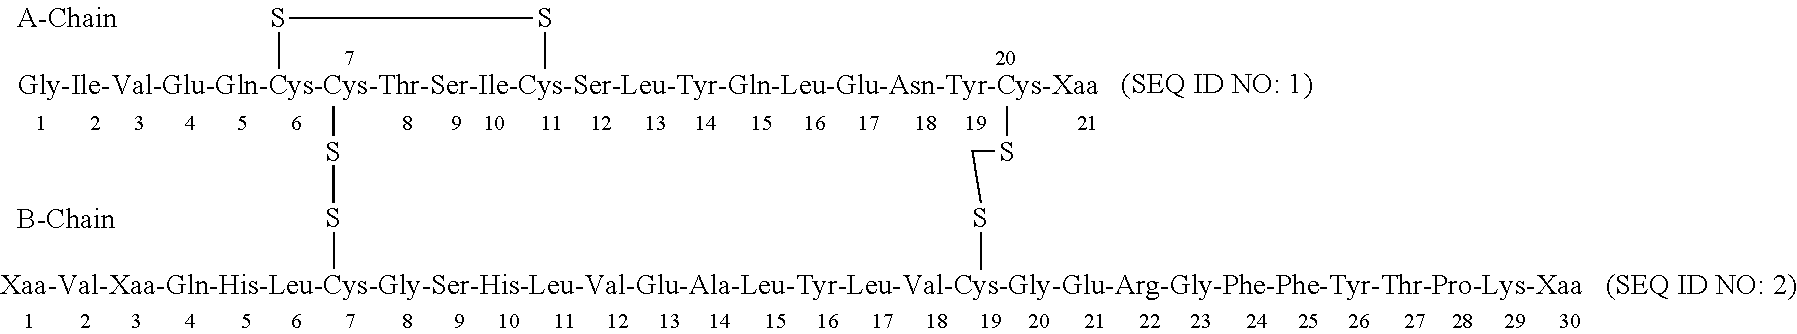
S1[Gly-Ile-Val-Glu-Gln-Cys-Cys-Thr-Ser-Ile-Cys-Ser-Leu-Tyr-Gln-Leu-Glu-Asn-Tyr-Cys-Xaa]2(S1)SS[Xaa-Val-Xaa-Gln-His-Leu-Cys-Gly-Ser-His-Leu-Val-Glu-Ala-Leu-Tyr-Leu-Val-Cys-Gly-Glu-Arg-Gly-Phe-Phe-Tyr-Thr-Pro-Lys-Xaa]SCS2
